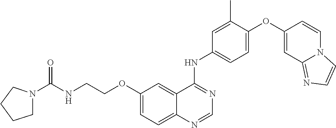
C12=CC=C(OCCNC(N3CCCC3)=O)C=C1C(NC1=CC=C(OC3=CC4=NC=CN4C=C3)C(C)=C1)=NC=N2
